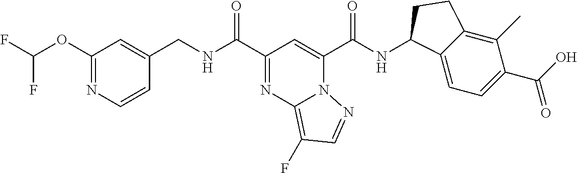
C1(OC(F)F)=NC=CC(CNC(C2=NC3=C(F)C=NN3C(C(NC3C4=CC=C(C(O)=O)C(C)=C4CC3)=O)=C2)=O)=C1
